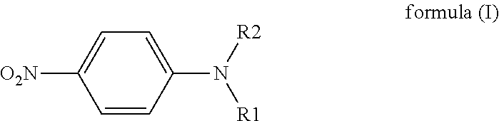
C1([O2N])=CC=C(N([R2])[R1])C=C1
